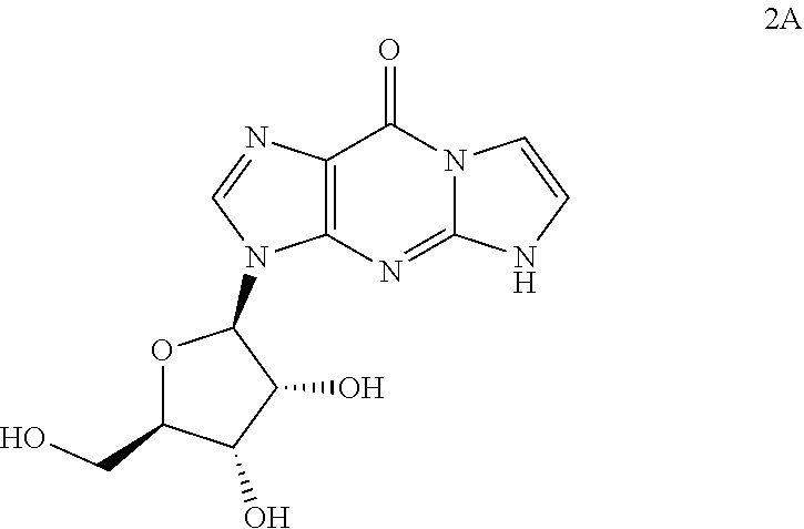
C12=C(N=C3N(C1=O)C=CN3)N(C1OC(CO)C(O)C1O)C=N2
